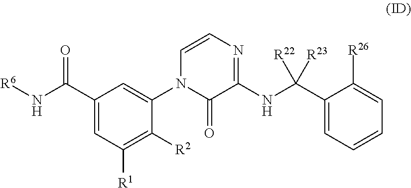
[R6]NC(=O)C1=CC([R1])=C([R2])C(N2C(=O)C(NC([R23])(C3=CC=CC=C3[R26])[R22])=NC=C2)=C1
